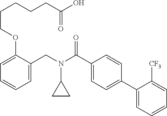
C1=C(CN(C(C2=CC=C(C3=CC=CC=C3[CF3])C=C2)=O)C2CC2)C(OCCCCCC(O)=O)=CC=C1
